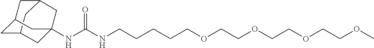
C12CC3CC(C1)CC(NC(NCCCCCOCCOCCOCCOC)=O)(C3)C2
